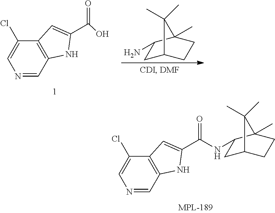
C1C2CCC(C)(C1NC(C1=CC3=C(N1)C=NC=C3Cl)=O)C2(C)C.C1C2CCC(C)(C1N)C2(C)C.OC(C1=CC2=C(N1)C=NC=C2Cl)=O
